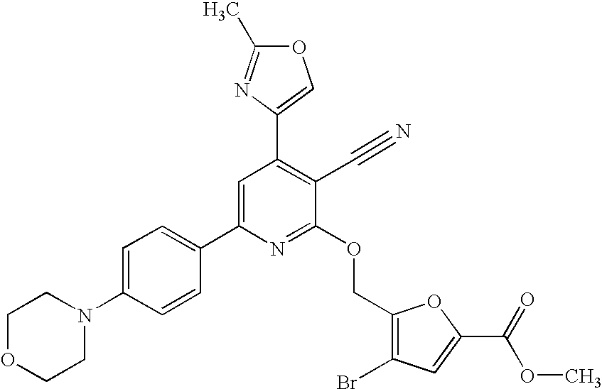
C1OCCN(C2=CC=C(C3=CC(C4=COC(C)=N4)=C(C#N)C(OCC4=C(Br)C=C(C(OC)=O)O4)=N3)C=C2)C1
